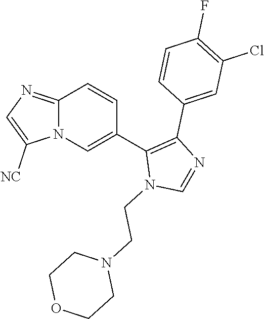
C12=NC=C([NC])N1C=C(C1=C(C3=CC(Cl)=C(F)C=C3)N=CN1CCN1CCOCC1)C=C2
